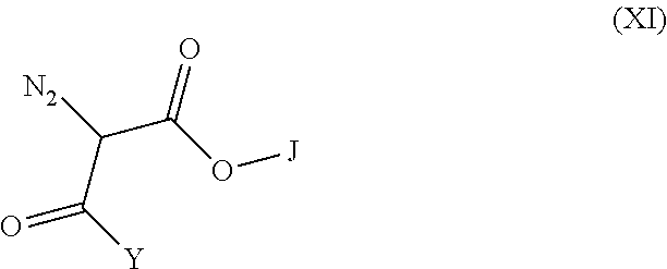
C(C([N2])C([Y])=O)(O[J])=O
